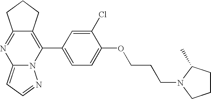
C12=NC3=CC=NN3C(C3=CC=C(OCCCN4CCCC4C)C(Cl)=C3)=C1CCC2
